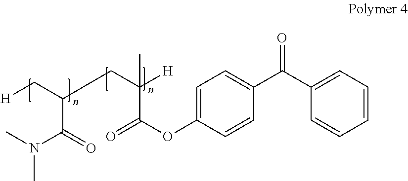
C1=CC=C(C(C2=CC=C(OC(=O)C(CC(C[H])C(=O)N(C)C)([H])C)C=C2)=O)C=C1
